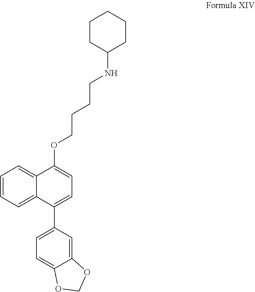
C1=CC=C2C(=C1)C(OCCCCNC1CCCCC1)=CC=C2C1=CC=C2C(=C1)OCO2
